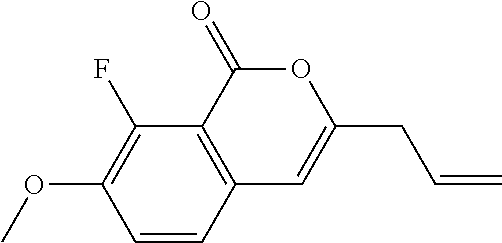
C1=CC2=C(C(F)=C1OC)C(=O)OC(CC=C)=C2
